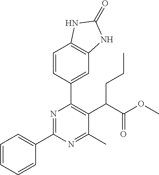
C1=CC=CC(C2=NC(C3=CC4=C(C=C3)NC(=O)N4)=C(C(C(OC)=O)CCC)C(C)=N2)=C1
